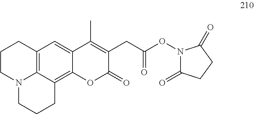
C12=C3C4=C(C=C1C(C)=C(CC(=O)ON1C(=O)CCC1=O)C(=O)O2)CCCN4CCC3
